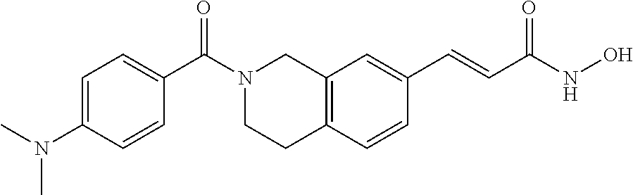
C12=C(C=CC(C=CC(NO)=O)=C1)CCN(C(C1=CC=C(N(C)C)C=C1)=O)C2
